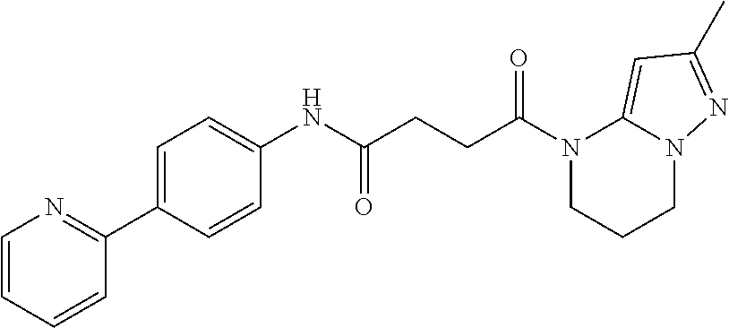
N1(C(CCC(NC2=CC=C(C3=NC=CC=C3)C=C2)=O)=O)CCCN2C1=CC(C)=N2
